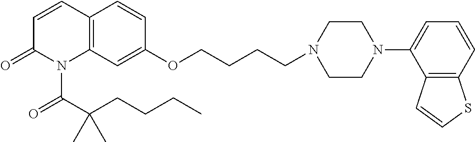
C12=C(C=C(OCCCCN3CCN(C4=CC=CC5=C4C=CS5)CC3)C=C1)N(C(C(CCCC)(C)C)=O)C(=O)C=C2
